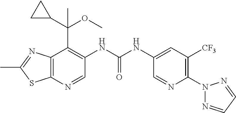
C1=NN(C2=C([CF3])C=C(NC(NC3=C(C(C4CC4)(OC)C)C4=C(SC(C)=N4)N=C3)=O)C=N2)N=C1
